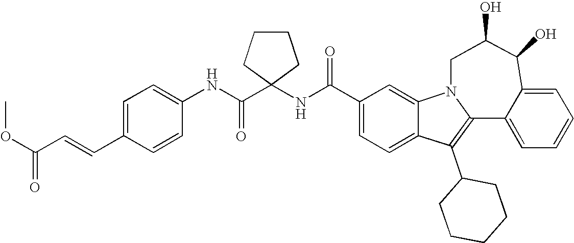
C1(C(NC2(C(NC3=CC=C(C=CC(OC)=O)C=C3)=O)CCCC2)=O)=CC=C2C(=C1)N1C(=C2C2CCCCC2)C2=CC=CC=C2C(O)C(O)C1
